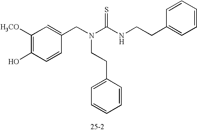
C1([H3CO])=C(O)C=CC(CN(C(NCCC2=CC=CC=C2)=S)CCC2=CC=CC=C2)=C1
